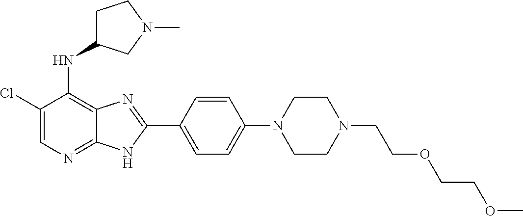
C1(Cl)=CN=C2C(=C1NC1CCN(C)C1)N=C(C1=CC=C(N3CCN(CCOCCOC)CC3)C=C1)N2
